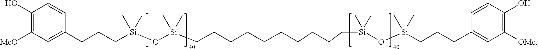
C1(O)=C([MeO])C=C(CCC[Si](O[Si](CCCCCCCCCC[Si](O[Si](CCCC2=CC([OMe])=C(O)C=C2)(C)C)(C)C)(C)C)(C)C)C=C1
